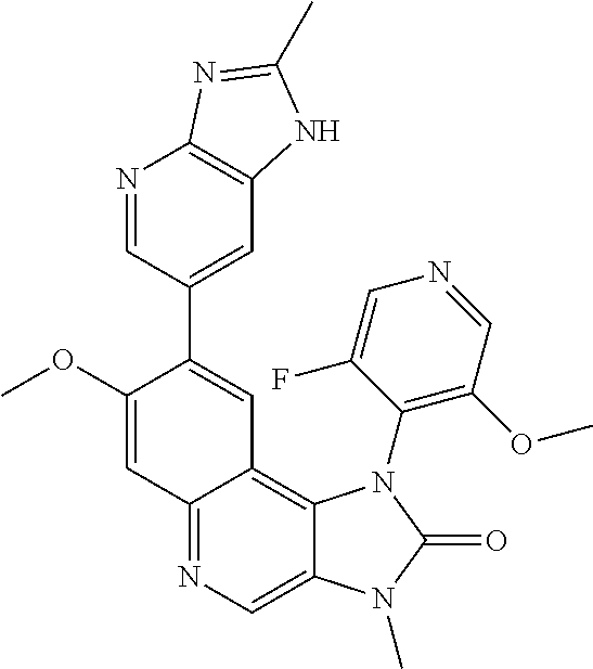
C12=NC=C3C(=C1C=C(C1=CC4=C(N=C1)N=C(C)N4)C(OC)=C2)N(C1=C(OC)C=NC=C1F)C(=O)N3C
